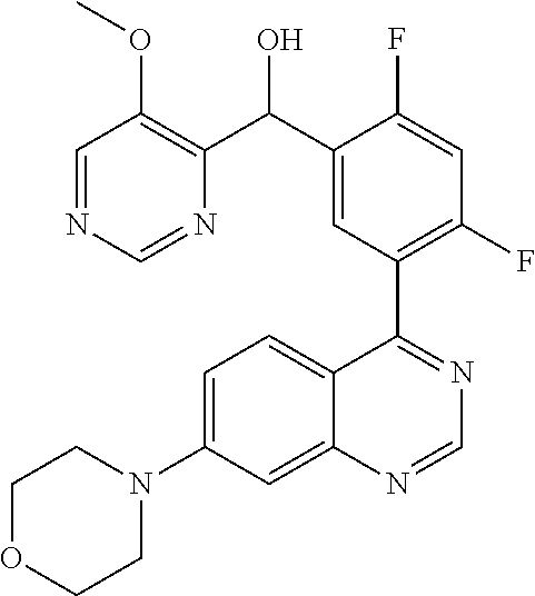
C1=C(N2CCOCC2)C=C2C(=C1)C(C1=C(F)C=C(F)C(C(O)C3=C(OC)C=NC=N3)=C1)=NC=N2
